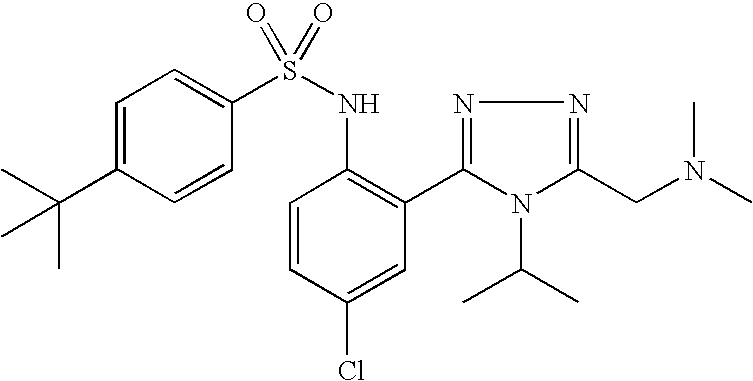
C1=C(C(C)(C)C)C=CC(S(NC2=C(C3=NN=C(CN(C)C)N3C(C)C)C=C(Cl)C=C2)(=O)=O)=C1
